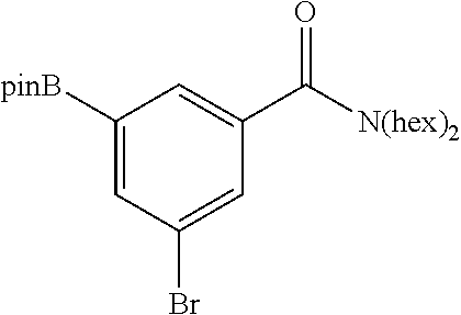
C1([pinB])=CC(Br)=CC(C(=O)[N(hex)2])=C1
